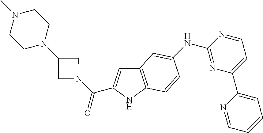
C12=C(NC(C(N3CC(N4CCN(C)CC4)C3)=O)=C1)C=CC(NC1=NC(C3=CC=CC=N3)=CC=N1)=C2
